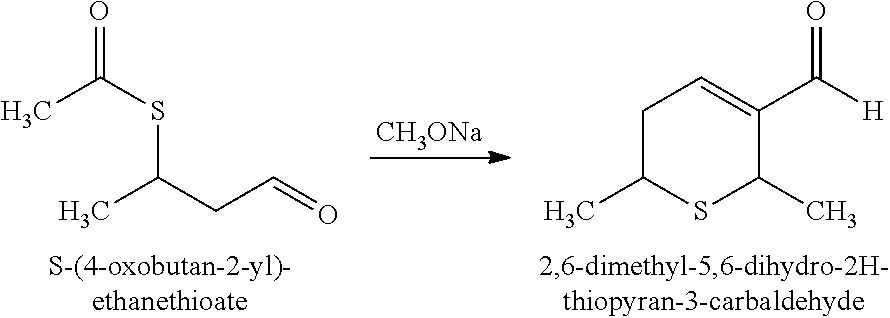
[CH3ONa].CC(CC=O)SC(=O)C.CC1SC(C)C(C([H])=O)=CC1
